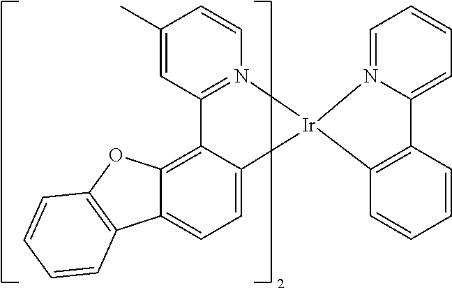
C1(C)=CC2=N(C=C1)[Ir]1(C3=CC=C4C(=C23)OC2=C4C=CC=C2)N2=CC=CC=C2C2=C1C=CC=C2
